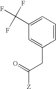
C1(C(F)(F)F)=CC=CC(CC([Z])=O)=C1
